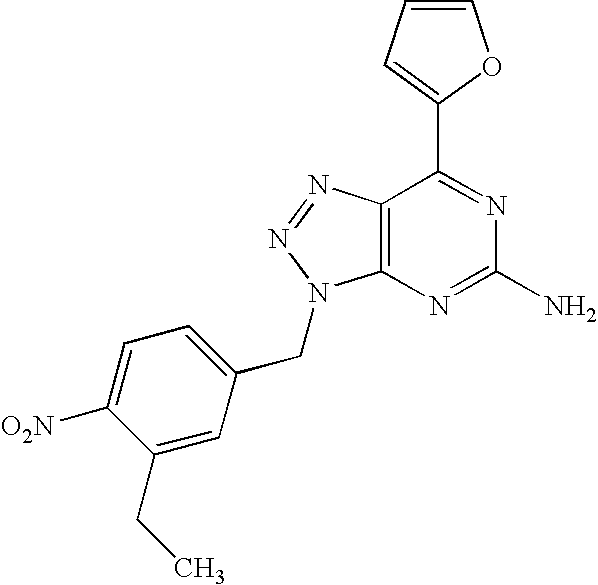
C1=CC=C(C2=NC(N)=NC3=C2N=NN3CC2=CC=C([O2N])C(CC)=C2)O1
